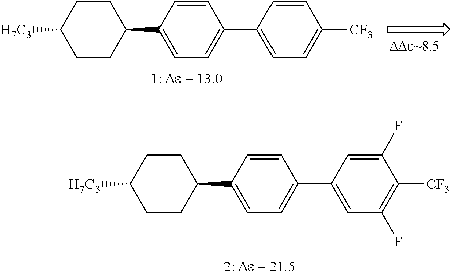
C1CC(C2=CC=C(C3=CC=C([CF3])C=C3)C=C2)CCC1[H7C3].C1CC(C2=CC=C(C3=CC(F)=C([CF3])C(F)=C3)C=C2)CCC1[H7C3]
